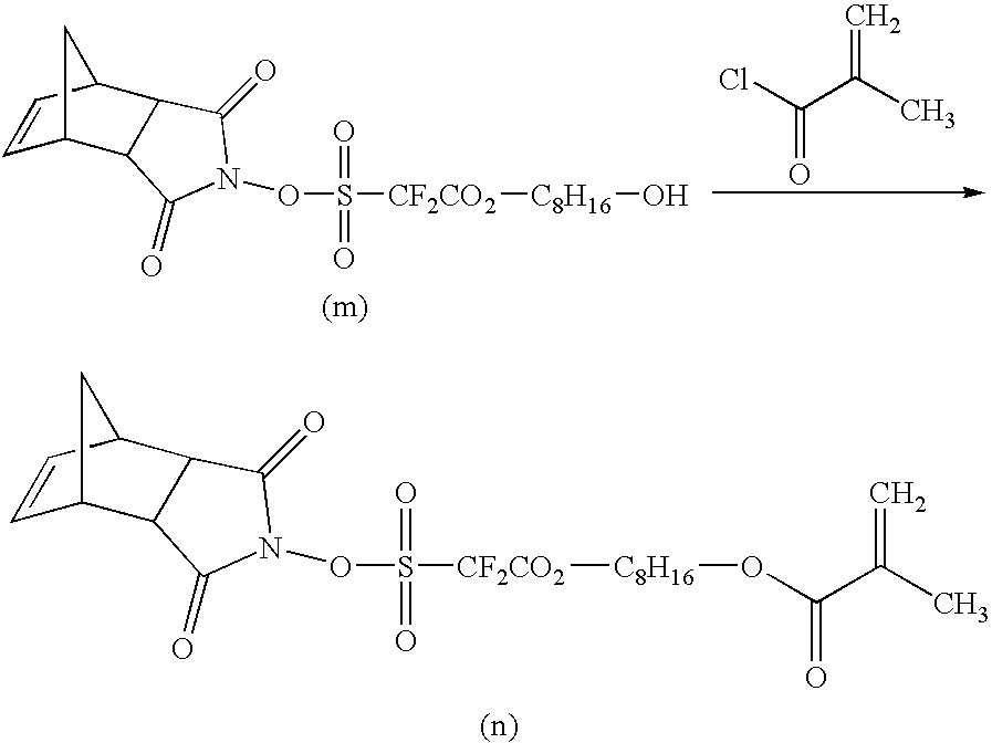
S(=O)(=O)([CF2CO2][C8H16]O)ON1C(=O)C2C3C=CC(C2C1=O)C3.ClC(C(C)=C)=O.S(=O)(=O)([CF2CO2][C8H16]OC(C(C)=C)=O)ON1C(=O)C2C3C=CC(C2C1=O)C3
